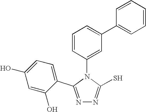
N1=C(C2=CC=C(O)C=C2O)N(C2=CC(C3=CC=CC=C3)=CC=C2)C(S)=N1
